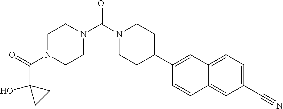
C1CC1(O)C(N1CCN(C(N2CCC(C3=CC4=CC=C(C#N)C=C4C=C3)CC2)=O)CC1)=O
